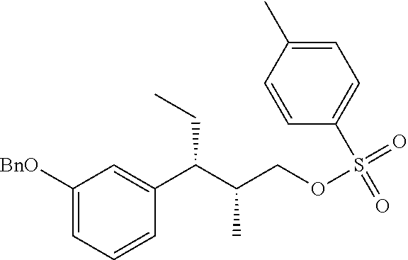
C1([BnO])=CC=CC(C(C(COS(=O)(C2=CC=C(C)C=C2)=O)C)CC)=C1
